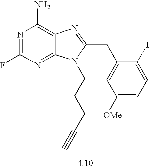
N1=C(F)N=C2C(=C1N)N=C(CC1=CC([OMe])=CC=C1I)N2CCCC#C
